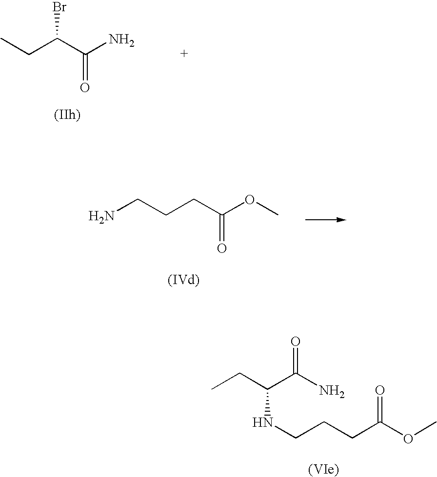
CCC(C(N)=O)Br.CCC(C(N)=O)NCCCC(OC)=O.NCCCC(OC)=O
